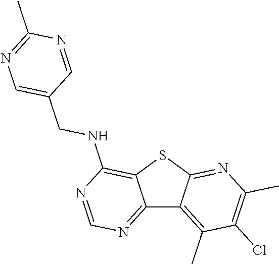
C12=NC=NC(NCC3=CN=C(C)N=C3)=C1SC1=NC(C)=C(Cl)C(C)=C21
